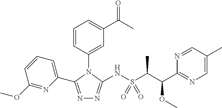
N1=C(C2=CC=CC(OC)=N2)N(C2=CC(C(C)=O)=CC=C2)C(NS(C(C)C(OC)C2=NC=C(C)C=N2)(=O)=O)=N1
